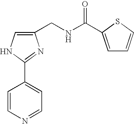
C1(CNC(=O)C2=CC=CS2)=CNC(C2=CC=NC=C2)=N1
